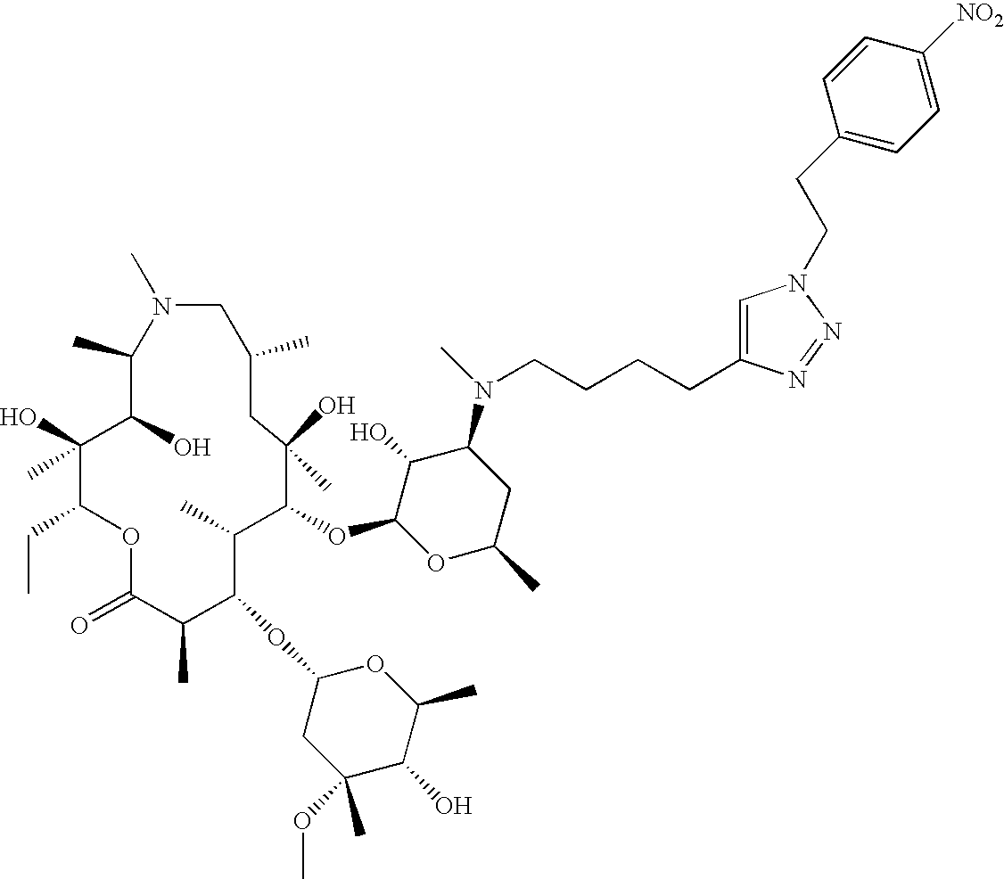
C1(C)C(O)C(O)(C)C(CC)OC(=O)C(C)C(OC2CC(C)(OC)C(O)C(C)O2)C(C)C(OC2OC(C)CC(N(C)CCCCC3=CN(CCC4=CC=C([NO2])C=C4)N=N3)C2O)C(O)(C)CC(C)CN1C
